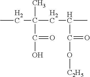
CCC(CC(C)C(O[C2H5])=O)(C(O)=O)C
